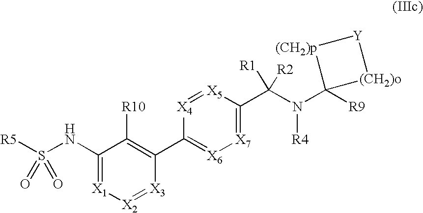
C1(NS([R5])(=O)=O)=[X1][X2]=[X3]C(C2=[X6][X7]=C(C(N([R4])C3([R9])[(CH2)p][Y][(CH2)o]3)([R1])[R2])[X5]=[X4]2)=C1[R10]
